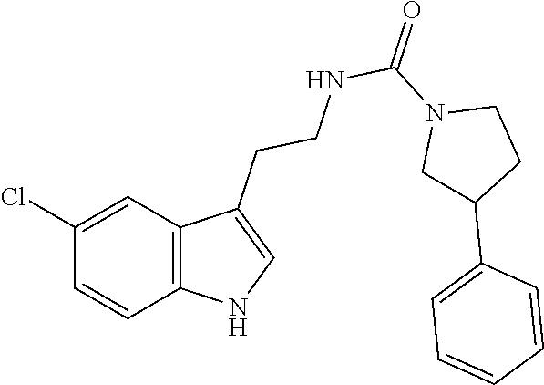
C1(Cl)=CC2=C(C=C1)NC=C2CCNC(=O)N1CC(C2=CC=CC=C2)CC1
